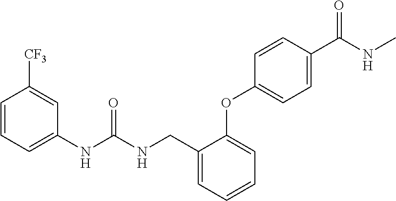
C1=CC=C(NC(NCC2=CC=CC=C2OC2=CC=C(C(NC)=O)C=C2)=O)C=C1[CF3]
